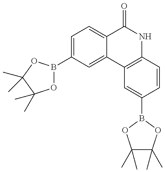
C1=C(B2OC(C)(C)C(C)(C)O2)C=C2C(=C1)C(=O)NC1=C2C=C(B2OC(C)(C)C(C)(C)O2)C=C1
